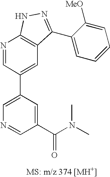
N1=CC(C2=CN=CC(C(N(C)C)=O)=C2)=CC2=C1NN=C2C1=CC=CC=C1[MeO]
